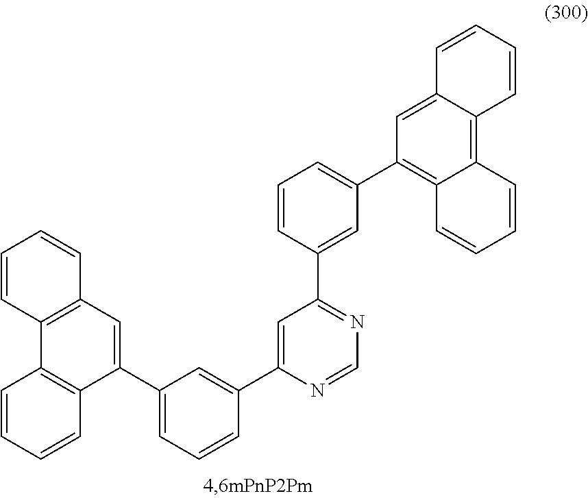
C1=CC2=C(C=C1)C1=C(C=C2C2=CC=CC(C3=CC(C4=CC(C5=C6C(=C7C(=C5)C=CC=C7)C=CC=C6)=CC=C4)=NC=N3)=C2)C=CC=C1
